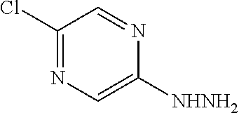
C1(Cl)=NC=C([NHNH2])N=C1
